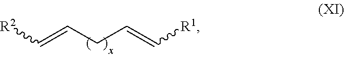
C(CC=C[R1])=C[R2]
